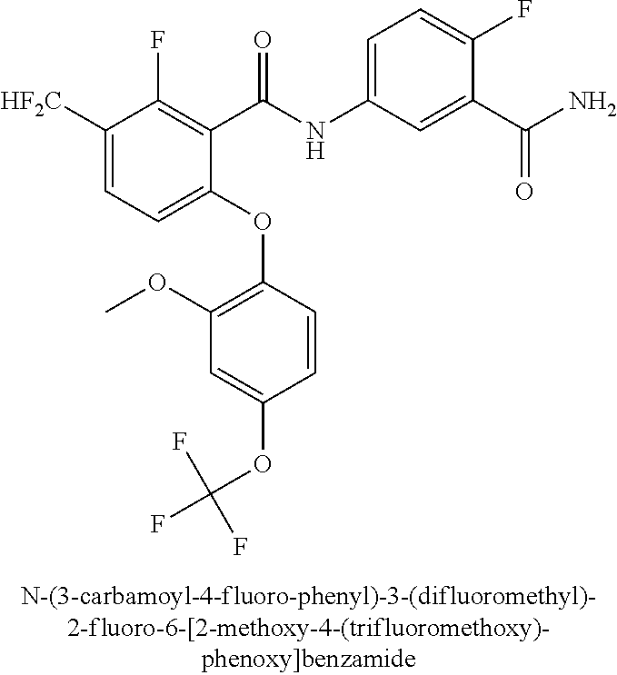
C1(OC2=C(OC)C=C(OC(F)(F)F)C=C2)=CC=C([HF2C])C(F)=C1C(NC1=CC=C(F)C(C(N)=O)=C1)=O
